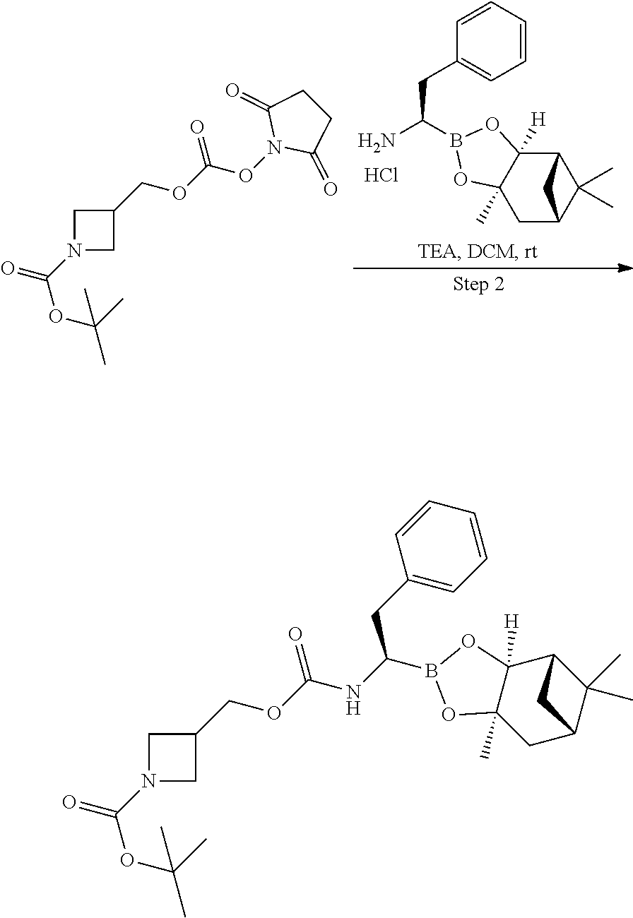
NC(B1OC2(C)C([H])(O1)C1C(C)(C)C(C2)C1)CC1=CC=CC=C1.C1N(C(=O)OC(C)(C)C)CC1COC(ON1C(=O)CCC1=O)=O.Cl.C1N(C(=O)OC(C)(C)C)CC1COC(NC(CC1=CC=CC=C1)B1OC2(C)C([H])(O1)C1C(C)(C)C(C2)C1)=O
